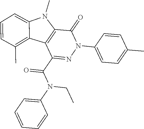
C1(=O)C2=C(C(C(N(CC)C3=CC=CC=C3)=O)=NN1C1=CC=C(C)C=C1)C1=C(C)C=CC=C1N2C
